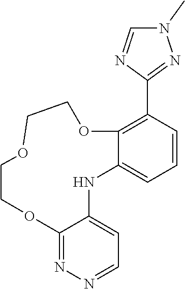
C1=CC(C2=NN(C)C=N2)=C2C(=C1)NC1=CC=NN=C1OCCOCCO2
